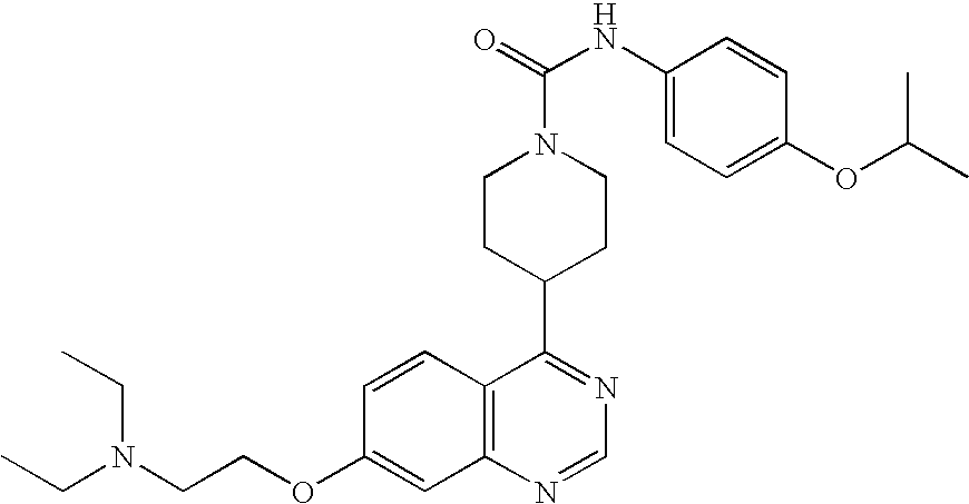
N(CCOC1=CC2=C(C=C1)C(C1CCN(C(=O)NC3=CC=C(OC(C)C)C=C3)CC1)=NC=N2)(CC)CC
